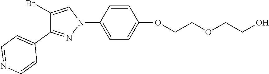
C1(Br)=CN(C2=CC=C(OCCOCCO)C=C2)N=C1C1=CC=NC=C1
